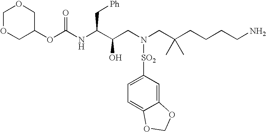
O(C(=O)NC(C(CN([SO2]C1=CC=C2C(=C1)OCO2)CC(CCCCN)(C)C)O)C[Ph])C1COCOC1
